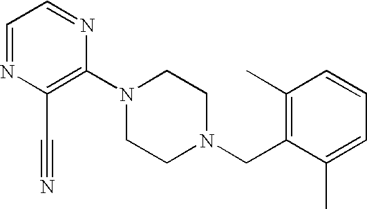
C1(N2CCN(CC3=C(C)C=CC=C3C)CC2)=C(C#N)N=CC=N1
